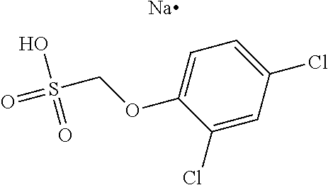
C1(Cl)=CC(Cl)=CC=C1OCS(O)(=O)=O.[Na]
